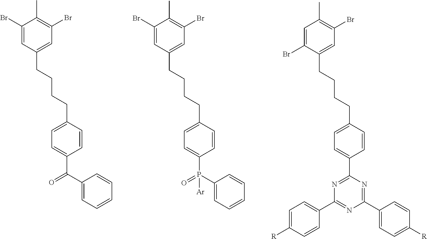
C(C1=CC=C(CCCCC2=CC(Br)=C(C)C(Br)=C2)C=C1)(C1=CC=CC=C1)=O.P(C1=CC=C(CCCCC2=CC(Br)=C(C)C(Br)=C2)C=C1)(C1=CC=CC=C1)(=O)[Ar].C1(C2=CC=C(CCCCC3=CC(Br)=C(C)C=C3Br)C=C2)=NC(C2=CC=C([R])C=C2)=NC(C2=CC=C([R])C=C2)=N1
